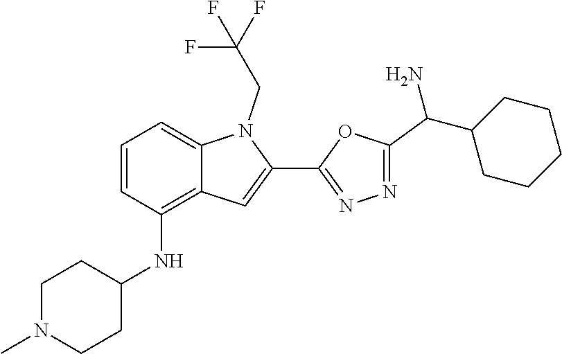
N1=C(C2=CC3=C(NC4CCN(C)CC4)C=CC=C3N2CC(F)(F)F)OC(C(C2CCCCC2)N)=N1
